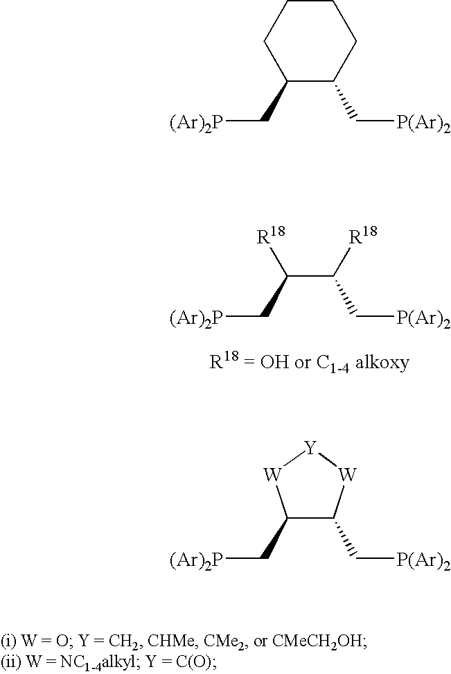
C(C([R18])C[P(Ar)2])([R18])C[(Ar)2P].C1(C[(Ar)2P])C(C[P(Ar)2])CCCC1.C1(C[(Ar)2P])C(C[P(Ar)2])[W][Y][W]1
